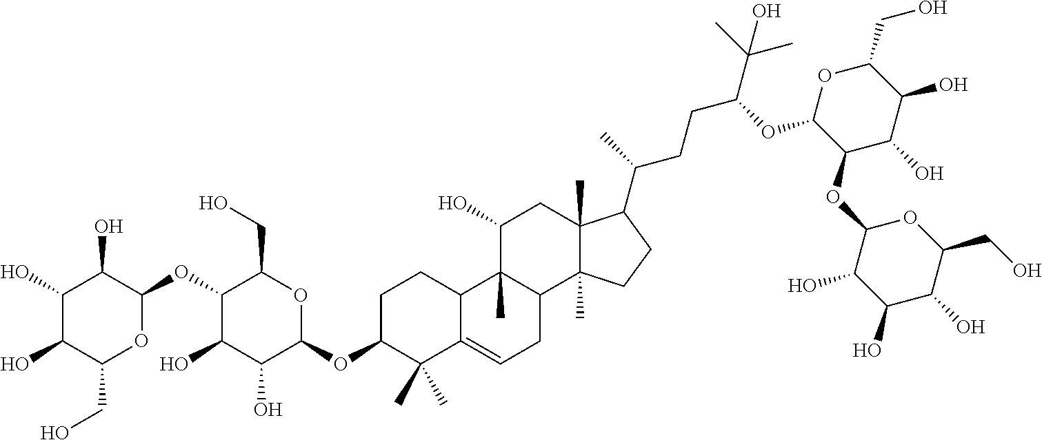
C(C1C(OC2C(O)C(O)C(O)C(CO)O2)C(O)C(O)C(OC2C(C)(C)C3=CCC4C(C)(C3CC2)C(O)CC2(C)C4(C)CCC2C(CCC(OC2C(OC3C(O)C(O)C(O)C(CO)O3)C(O)C(O)C(CO)O2)C(C)(C)O)C)O1)O
